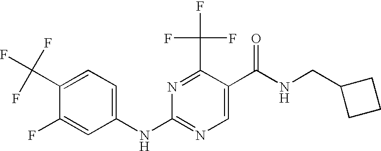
C1(F)=CC(NC2=NC=C(C(NCC3CCC3)=O)C(C(F)(F)F)=N2)=CC=C1C(F)(F)F
